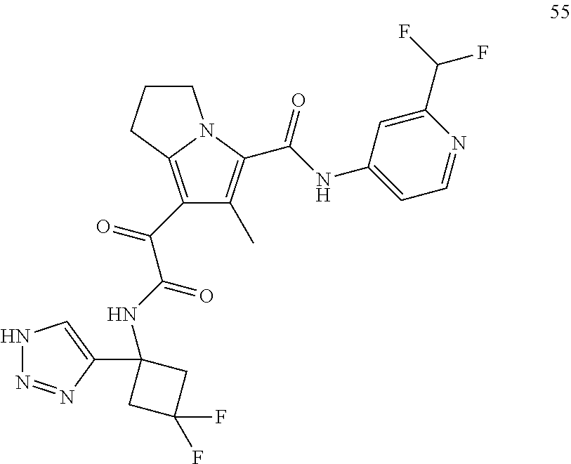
C1(C(=O)C(NC2(C3=CNN=N3)CC(F)(F)C2)=O)=C2N(C(C(NC3=CC=NC(C(F)F)=C3)=O)=C1C)CCC2
